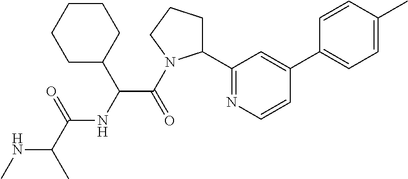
N(C(C)C(=O)NC(C(=O)N1C(C2=NC=CC(C3=CC=C(C)C=C3)=C2)CCC1)C1CCCCC1)C
